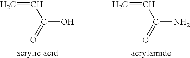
C=CC(=O)O.C=CC(=O)N
